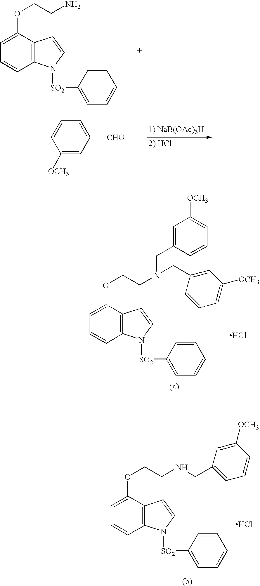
C12=C(C(OCCN)=CC=C1)C=CN2[SO2]C1=CC=CC=C1.C1([OCH3])=CC([CHO])=CC=C1.C12=C(C(OCCN(CC3=CC([OCH3])=CC=C3)CC3=CC([OCH3])=CC=C3)=CC=C1)C=CN2[SO2]C1=CC=CC=C1.Cl.C12=C(C(OCCNCC3=CC=CC([OCH3])=C3)=CC=C1)C=CN2[SO2]C1=CC=CC=C1.Cl
